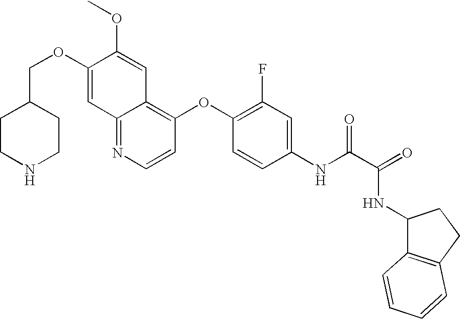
C12=NC=CC(OC3=C(F)C=C(NC(C(=O)NC4C5=C(CC4)C=CC=C5)=O)C=C3)=C1C=C(OC)C(OCC1CCNCC1)=C2
